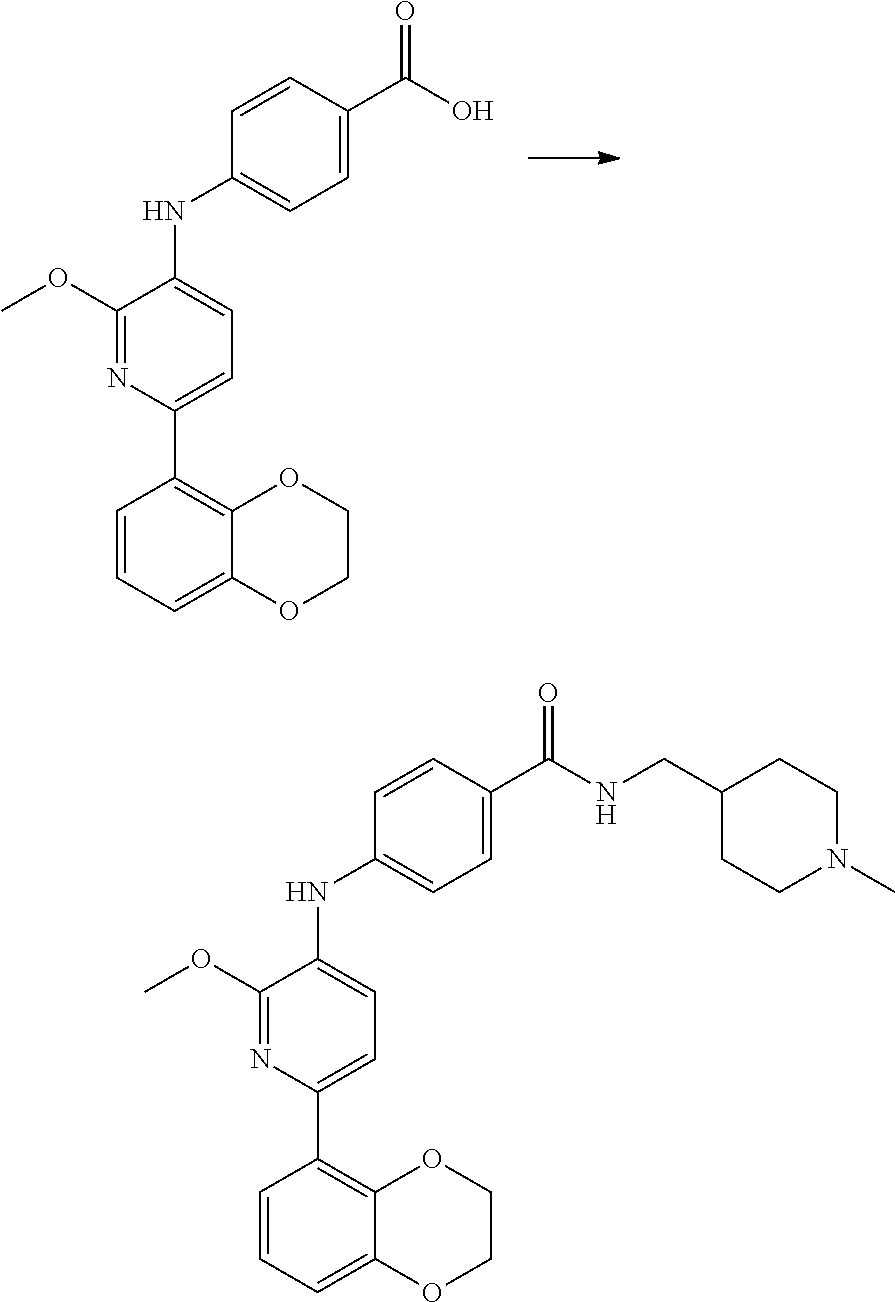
COC1=NC(C2=C3OCCOC3=CC=C2)=CC=C1NC1=CC=C(C(O)=O)C=C1.COC1=NC(C2=C3OCCOC3=CC=C2)=CC=C1NC1=CC=C(C(NCC2CCN(C)CC2)=O)C=C1
